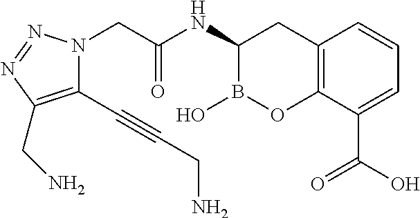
C12=C(C(C(O)=O)=CC=C1)OB(O)C(NC(CN1C(C#CCN)=C(CN)N=N1)=O)C2
